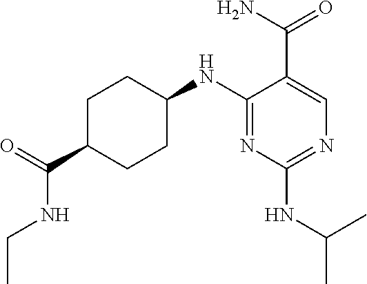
C1C(C(=O)NCC)CCC(NC2=NC(NC(C)C)=NC=C2C(N)=O)C1
